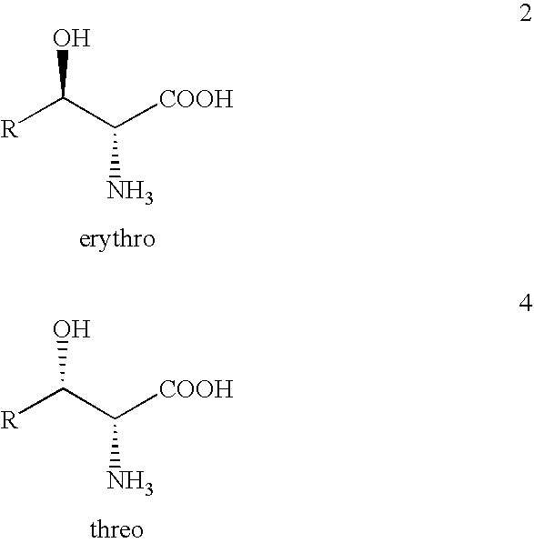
[R]C(C([COOH])N)O.[R]C(C([COOH])N)O
